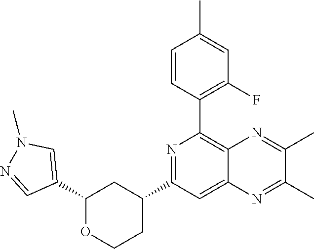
C1(C2=CN(C)N=C2)OCCC(C2=NC(C3=C(F)C=C(C)C=C3)=C3C(=C2)N=C(C)C(C)=N3)C1
